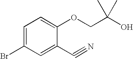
BrC1=CC=C(OCC(O)(C)C)C(C#N)=C1
